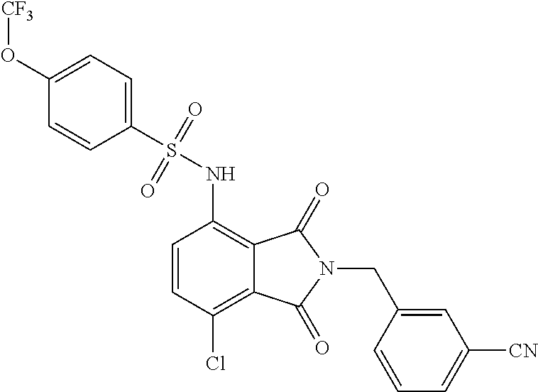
C1(O[CF3])=CC=C(S(=O)(=O)NC2=C3C(=C(Cl)C=C2)C(=O)N(CC2=CC([CN])=CC=C2)C3=O)C=C1
